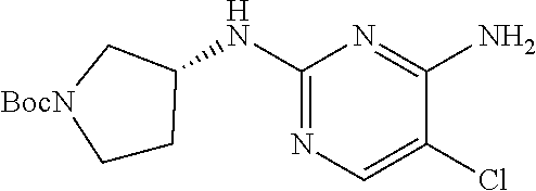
C1CC(NC2=NC=C(Cl)C(N)=N2)C[BocN]1
